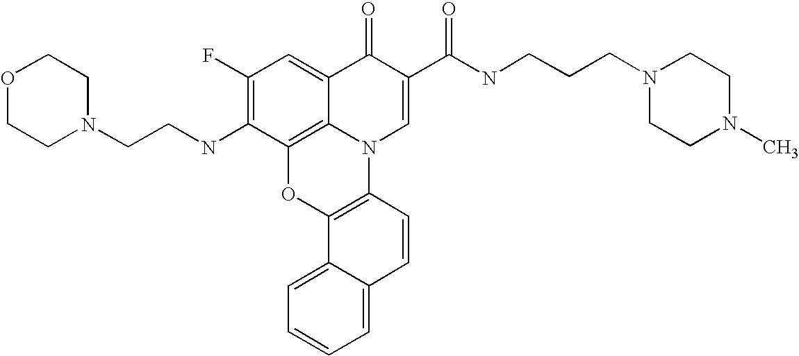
C1(F)=C(NCCN2CCOCC2)C2=C3C(=C1)C(=O)C(C(NCCCN1CCN(C)CC1)=O)=CN3C1=C(O2)C2=CC=CC=C2C=C1
